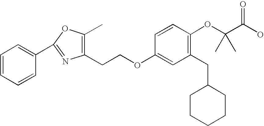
C1=CC(C2=NC(CCOC3=CC(CC4CCCCC4)=C(OC(C(O)=O)(C)C)C=C3)=C(C)O2)=CC=C1
